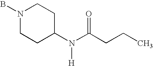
BN1CCC(N(C(CCC)=O)[H])CC1
